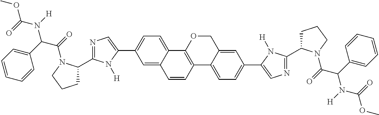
C1(C2=CN=C(C3CCCN3C(C(N(C(OC)=O)[H])C3=CC=CC=C3)=O)N2[H])=CC=C2C(=C1)C=CC1=C2OCC2=CC(C3=CN=C(C4CCCN4C(C(N(C(=O)OC)[H])C4=CC=CC=C4)=O)N3[H])=CC=C12
